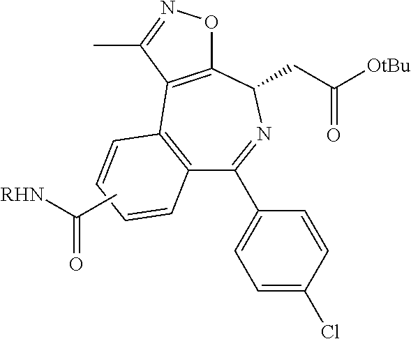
C12=C(C=CC=C1)C1=C(C(CC([OtBu])=O)N=C2C2=CC=C(Cl)C=C2)ON=C1C.CC([RHN])=O
